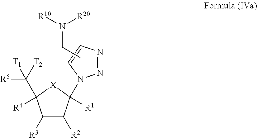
C1([R3])C([R2])C([R1])(N2N=NC=C2)[X]C1([R4])C([R5])([T1])[T2].CCN([R10])[R20]
